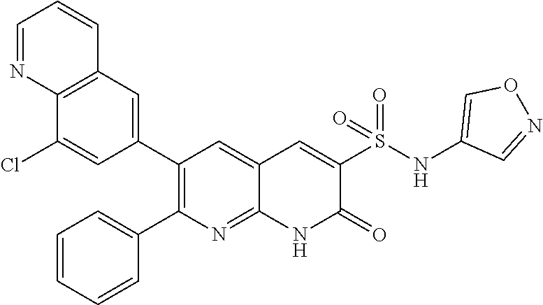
C12=C(C=C(C3=C(C4=CC=CC=C4)N=C4C(=C3)C=C(S(NC3=CON=C3)(=O)=O)C(=O)N4)C=C1Cl)C=CC=N2
